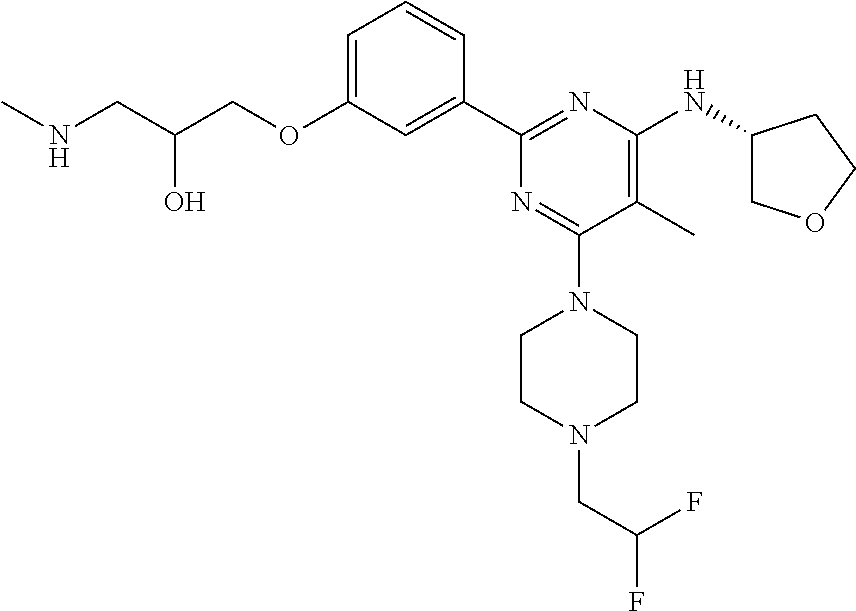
C1=C(OCC(CNC)O)C=C(C2=NC(NC3COCC3)=C(C)C(N3CCN(CC(F)F)CC3)=N2)C=C1
